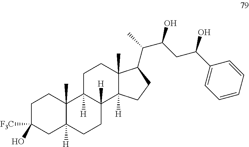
C1C([F3C])(O)CC2([H])C(C)(C1)C1([H])C([H])(CC2)C2([H])C(C)(CC1)C(C(C)C(CC(C1=CC=CC=C1)O)O)CC2
